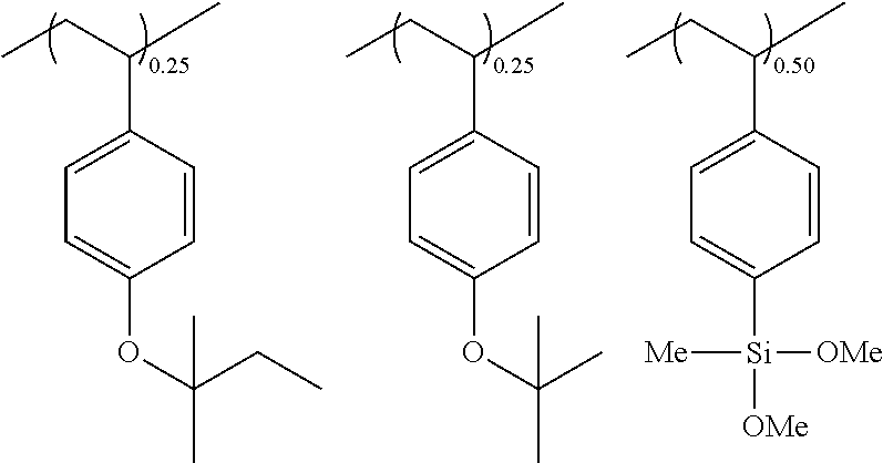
C1=CC(C(CC)C)=CC=C1OC(C)(C)C.C1=CC(C(CC)C)=CC=C1OC(CC)(C)C.C1=CC(C(CC)C)=CC=C1[Si]([OMe])([OMe])[Me]
